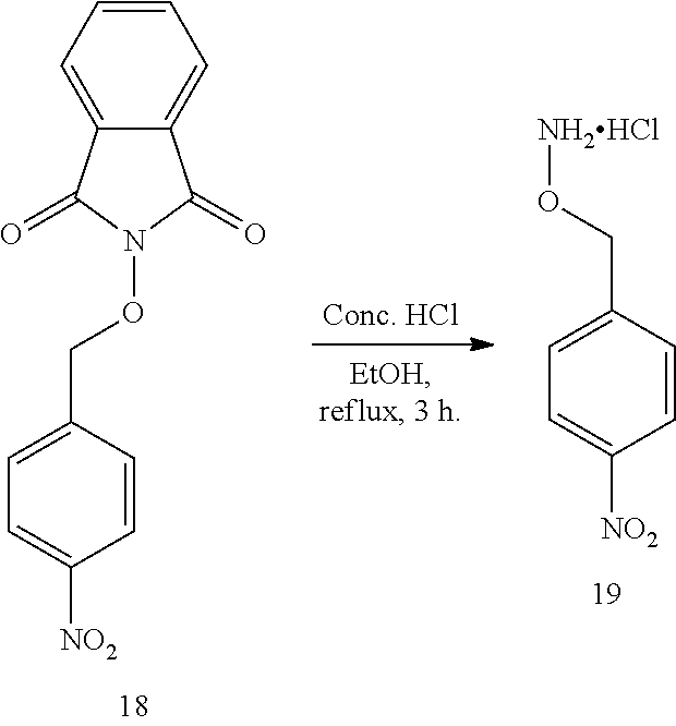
C(C1=CC=C([NO2])C=C1)O[NH2HCl].C1=CC=C2C(=C1)C(=O)N(OCC1=CC=C([NO2])C=C1)C2=O
